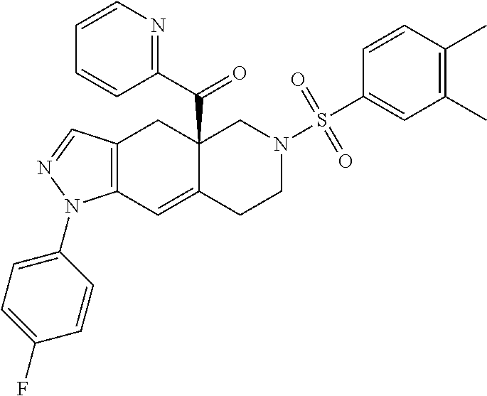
C12=C(C=C3C(C(C4=NC=CC=C4)=O)(C1)CN(S(=O)(=O)C1=CC(C)=C(C)C=C1)CC3)N(C1=CC=C(F)C=C1)N=C2
